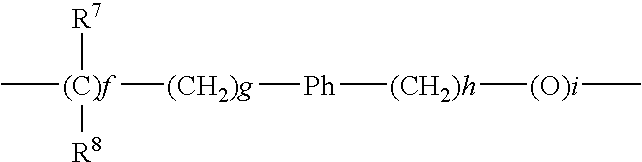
C[(C)f]([(CH2)g][Ph][(CH2)h][(O)i]C)([R7])[R8]
